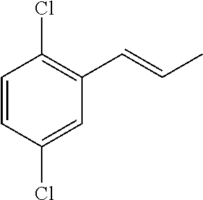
C1=CC(Cl)=CC(C=CC)=C1Cl
